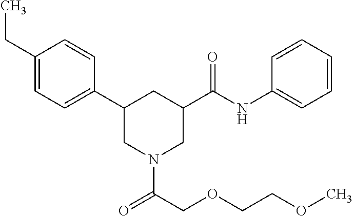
C1(CC)=CC=C(C2CN(C(COCCOC)=O)CC(C(NC3=CC=CC=C3)=O)C2)C=C1
